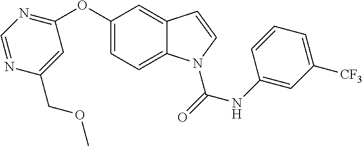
C1(OC2=CC=C3C(=C2)C=CN3C(NC2=CC([CF3])=CC=C2)=O)=NC=NC(COC)=C1
